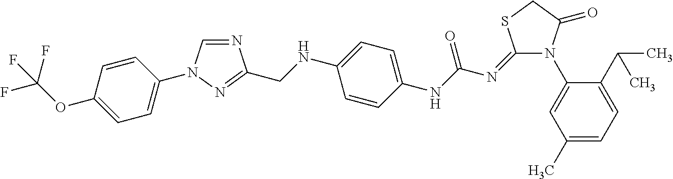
N1(C2=CC(C)=CC=C2C(C)C)C(=O)CSC1=NC(NC1=CC=C(NCC2=NN(C3=CC=C(OC(F)(F)F)C=C3)C=N2)C=C1)=O
